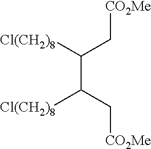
[Cl(CH2)8]C(C[CO2Me])C([Cl(CH2)8])C[CO2Me]
